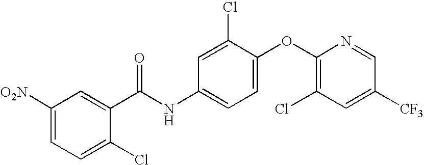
C1([O2N])=CC=C(Cl)C(C(NC2=CC=C(OC3=C(Cl)C=C([CF3])C=N3)C(Cl)=C2)=O)=C1
